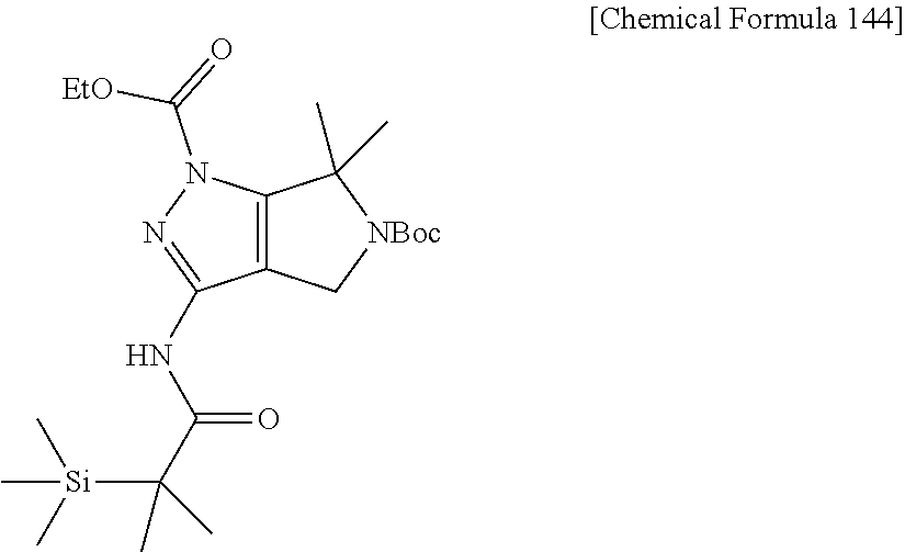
C12=C(C[NBoc]C1(C)C)C(NC(C([Si](C)(C)C)(C)C)=O)=NN2C(=O)[EtO]
